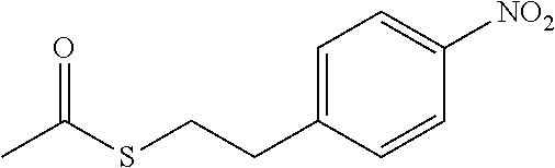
CC(SCCC1=CC=C([NO2])C=C1)=O
